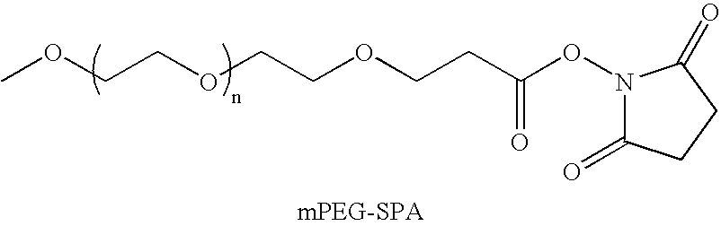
COCCOCCOCCC(ON1C(=O)CCC1=O)=O
